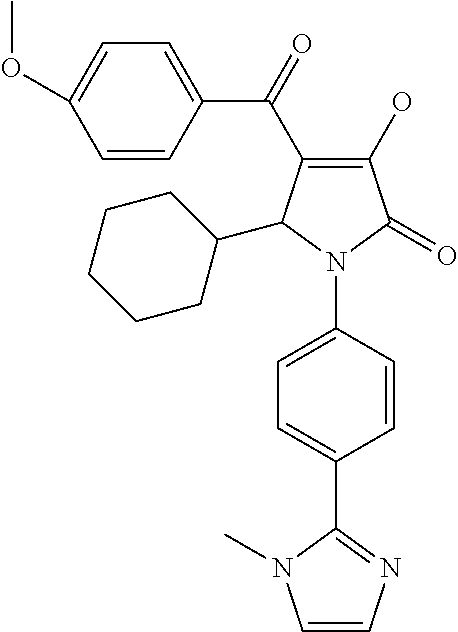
C1=CC(C(=O)C2=C(O)C(=O)N(C3=CC=C(C4=NC=CN4C)C=C3)C2C2CCCCC2)=CC=C1OC
